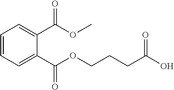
C1=CC=C(C(OC)=O)C(C(OCCCC(O)=O)=O)=C1
